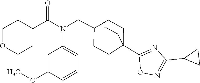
N(C(C1CCOCC1)=O)(CC12CCC(C3=NC(C4CC4)=NO3)(CC1)CC2)C1=CC=CC(OC)=C1
